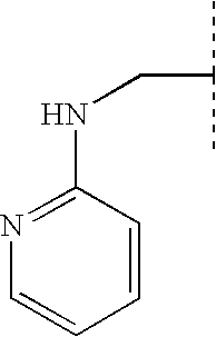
C(C(C)C)NC1=NC=CC=C1
